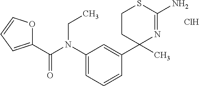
C1(N(C(C2=CC=CO2)=O)CC)=CC=CC(C2(C)N=C(N)SCC2)=C1.Cl
